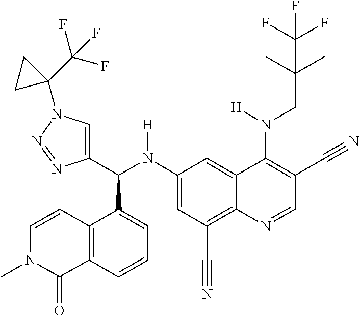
C1(N(C(C2=CN(C3(C(F)(F)F)CC3)N=N2)C2=CC=CC3=C2C=CN(C)C3=O)[H])=CC(C#N)=C2C(=C1)C(N(CC(C)(C)C(F)(F)F)[H])=C(C#N)C=N2
